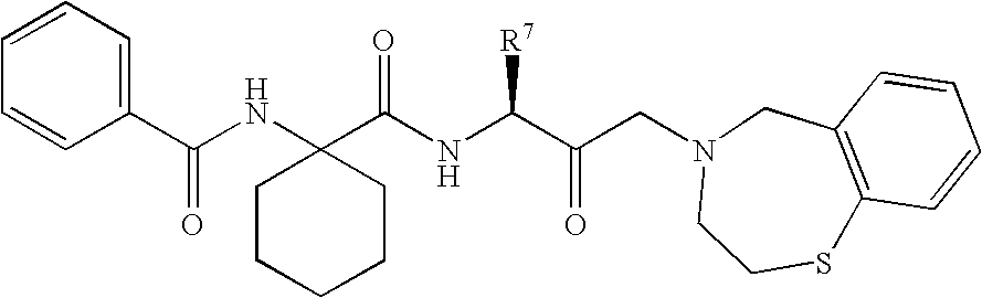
C1=CC=CC(C(NC2(C(NC(C(CN3CCSC4=C(C3)C=CC=C4)=O)[R7])=O)CCCCC2)=O)=C1
